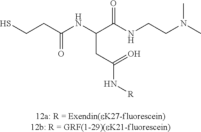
C(CC(=O)N[R])(C(NCCN(C)C)=O)NC(CCS)=O
